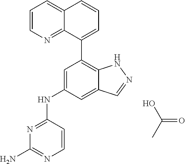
OC(C)=O.N1=C(NC2=CC(C3=CC=CC4=CC=CN=C34)=C3C(=C2)C=NN3)C=CN=C1N
